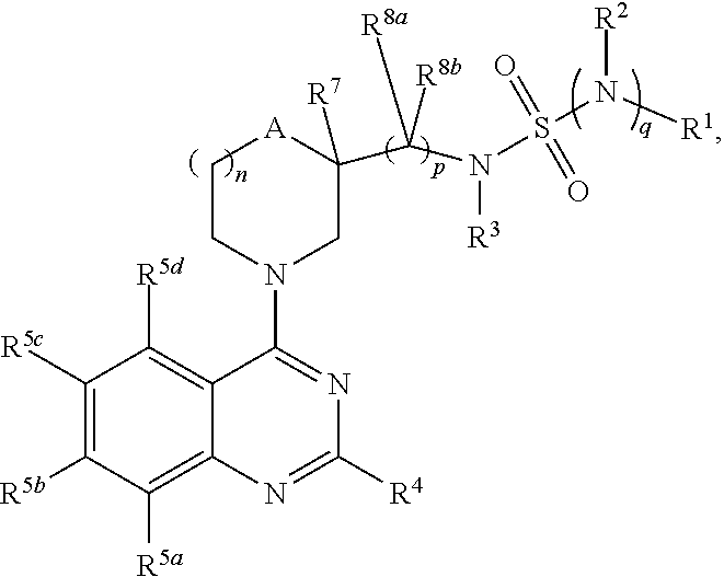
C1CN(C2=NC([R4])=NC3=C([R5a])C([R5b])=C([R5c])C([R5d])=C23)CC(C(N([R3])S(=O)(N([R1])[R2])=O)([R8b])[R8a])([R7])[A]1
